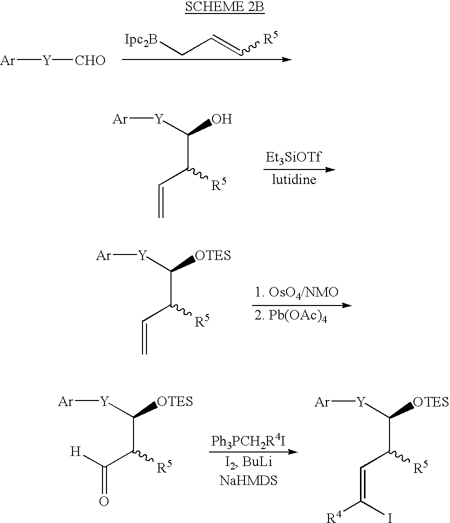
[Ar][Y][CHO].[Ipc2B]CC=C[R5].C(C(C([Y][Ar])[OTES])[R5])=C.[H]C(C(C([Y][Ar])[OTES])[R5])=O.C(C(C([Y][Ar])[OTES])[R5])=C([R4])I.C(C(C([Y][Ar])O)[R5])=C.[Et3SiOTf]
